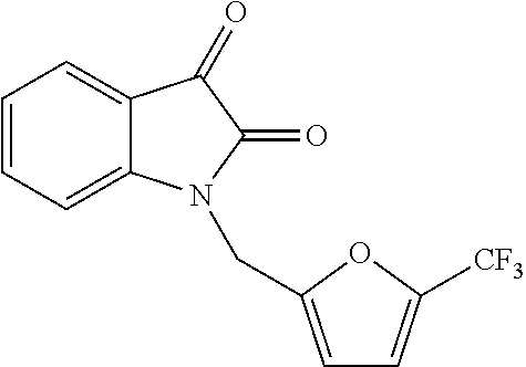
C1=CC=C2C(=C1)C(=O)C(=O)N2CC1=CC=C([CF3])O1
